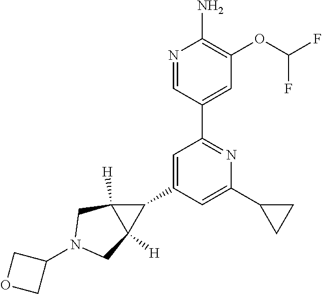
N1=CC(C2=NC(C3CC3)=CC(C3C4([H])C3([H])CN(C3COC3)C4)=C2)=CC(OC(F)F)=C1N
